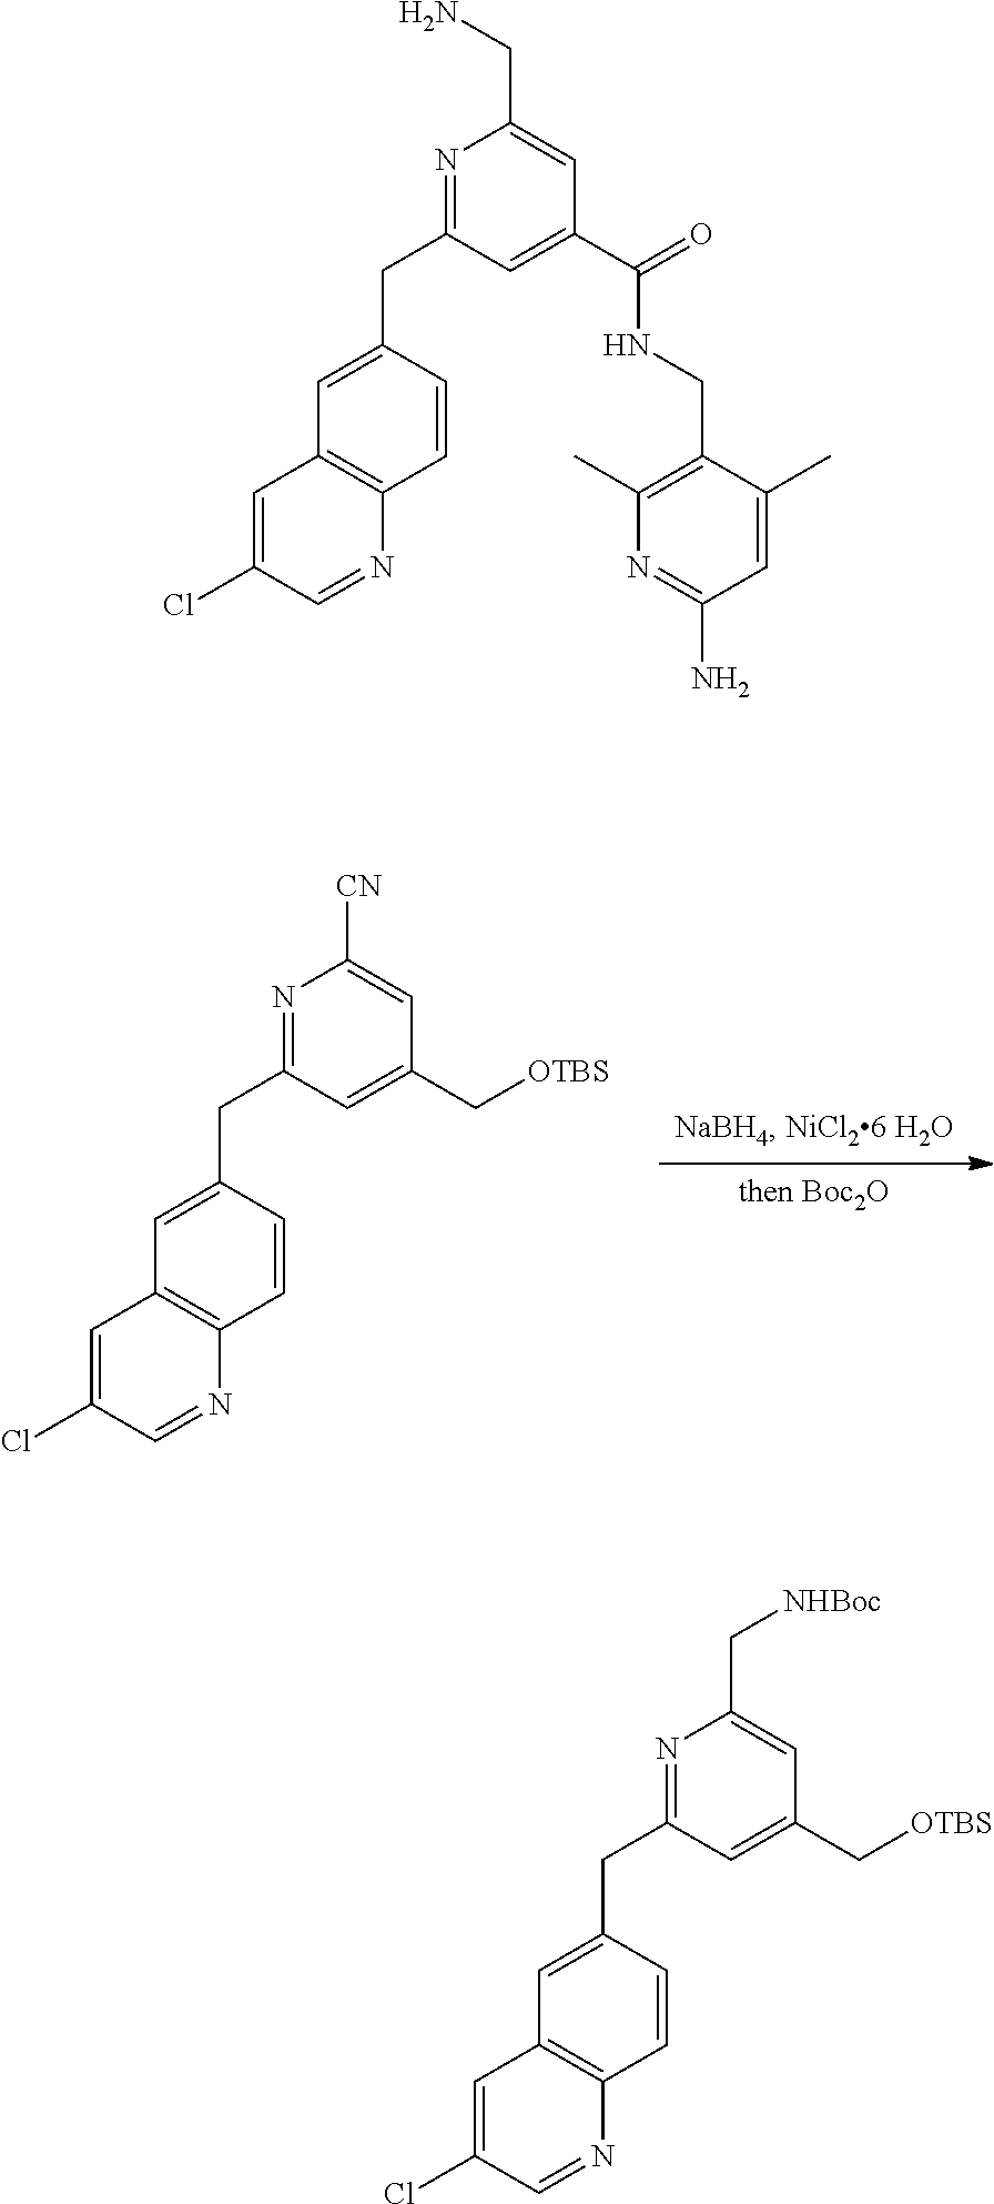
[then Boc2O].C1(CC2=NC([CN])=CC(C[OTBS])=C2)=CC2=C(C=C1)N=CC(Cl)=C2.C1(CC2=NC(CN)=CC(C(=O)NCC3=C(C)N=C(N)C=C3C)=C2)=CC2=C(C=C1)N=CC(Cl)=C2.C1(CC2=NC(C[NHBoc])=CC(C[OTBS])=C2)=CC2=C(C=C1)N=CC(Cl)=C2
